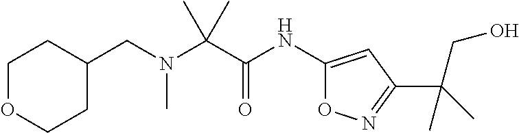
C(N(CC1CCOCC1)C)(C)(C)C(=O)NC1=CC(C(C)(CO)C)=NO1
